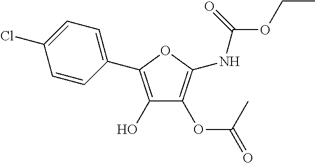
C1=CC(C2=C(O)C(OC(=O)C)=C(NC(OCC)=O)O2)=CC=C1Cl
